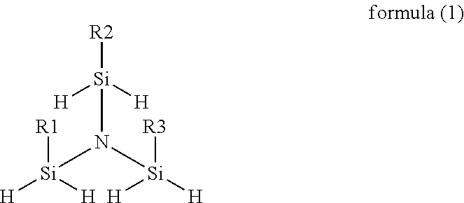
[R1][Si]([H])([H])N([Si]([H])([R3])[H])[Si]([H])([H])[R2]
